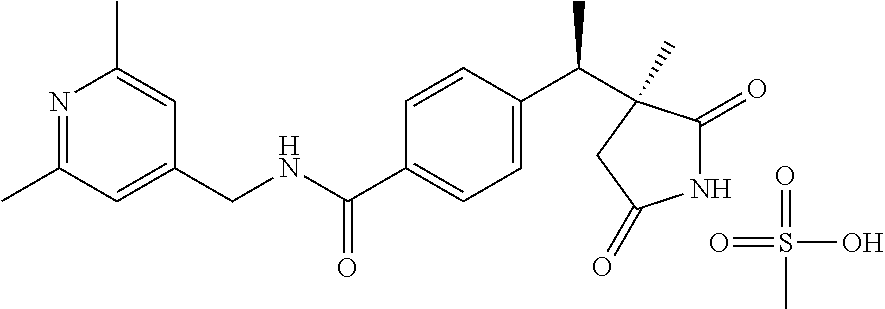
N1=C(C)C=C(CNC(C2=CC=C(C(C)C3(C)C(=O)NC(=O)C3)C=C2)=O)C=C1C.O=S(O)(=O)C
